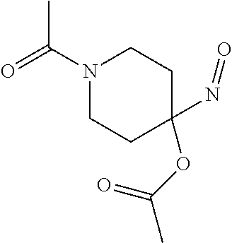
N1(C(=O)C)CCC(OC(C)=O)(N=O)CC1
